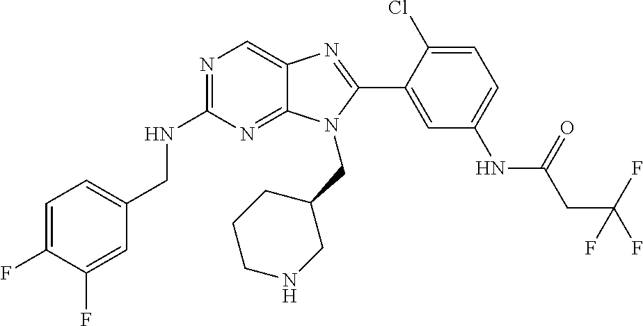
C1=C(F)C(F)=CC(CNC2=NC=C3C(=N2)N(CC2CCCNC2)C(C2=CC(NC(CC(F)(F)F)=O)=CC=C2Cl)=N3)=C1
